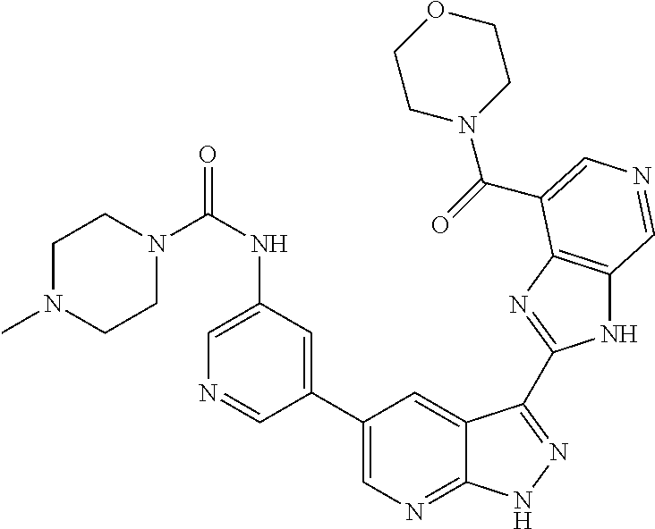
N1(C(NC2=CN=CC(C3=CN=C4C(=C3)C(C3=NC5=C(N3)C=NC=C5C(=O)N3CCOCC3)=NN4)=C2)=O)CCN(C)CC1
